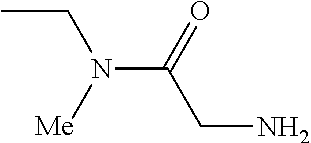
CCN(C(=O)CN)[Me]
